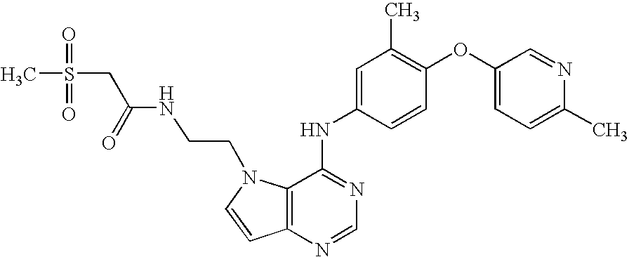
C1(OC2=C(C)C=C(NC3=NC=NC4=C3N(CCNC(CS(C)(=O)=O)=O)C=C4)C=C2)=CC=C(C)N=C1
